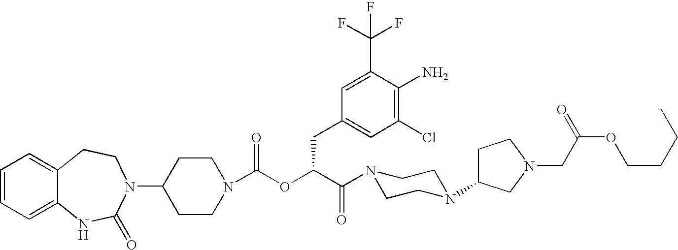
C1(N2C(=O)NC3=CC=CC=C3CC2)CCN(C(OC(C(N2CCN(C3CCN(CC(=O)OCCCC)C3)CC2)=O)CC2=CC(Cl)=C(N)C(C(F)(F)F)=C2)=O)CC1
